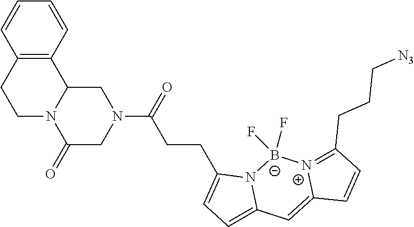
C1=CC2=C(C=C1)C1N(CC2)C(=O)CN(C(=O)CCC2=CC=C3N2[B-](F)(F)[N+]2=C(CCC[N3])C=CC2=C3)C1
